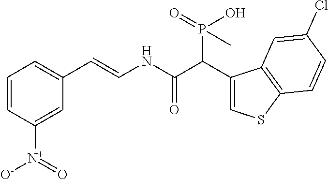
C1=CC([N+]([O-])=O)=CC(C=CNC(C(C2=CSC3=C2C=C(Cl)C=C3)P(=O)(O)C)=O)=C1
